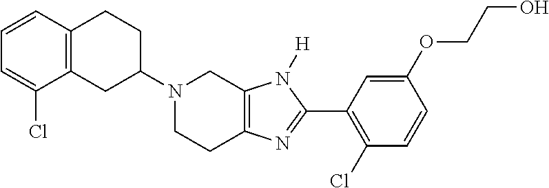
C12=C(CC(N3CCC4=C(C3)N([H])C(C3=C(Cl)C=CC(OCCO)=C3)=N4)CC1)C(Cl)=CC=C2
